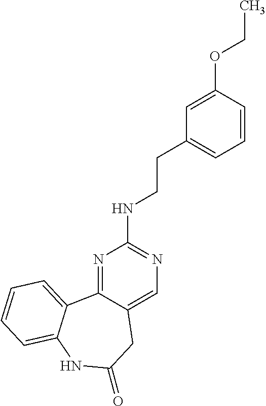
N1=C2C(=CN=C1NCCC1=CC=CC(OCC)=C1)CC(=O)NC1=CC=CC=C21
